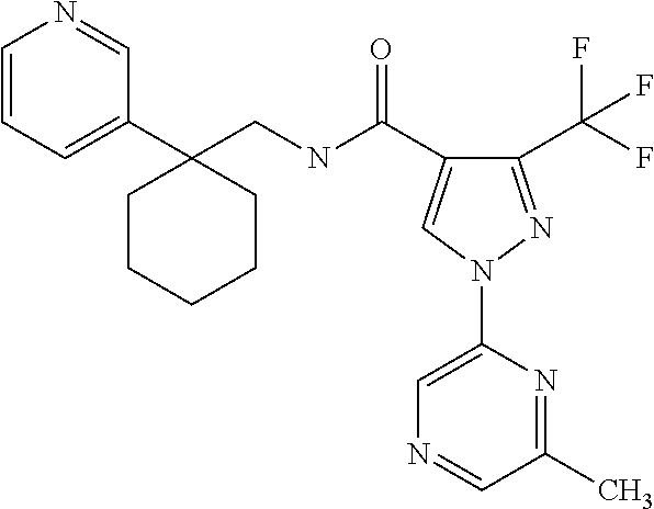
C1(C(F)(F)F)=NN(C2=CN=CC(C)=N2)C=C1C(NCC1(C2=CC=CN=C2)CCCCC1)=O
